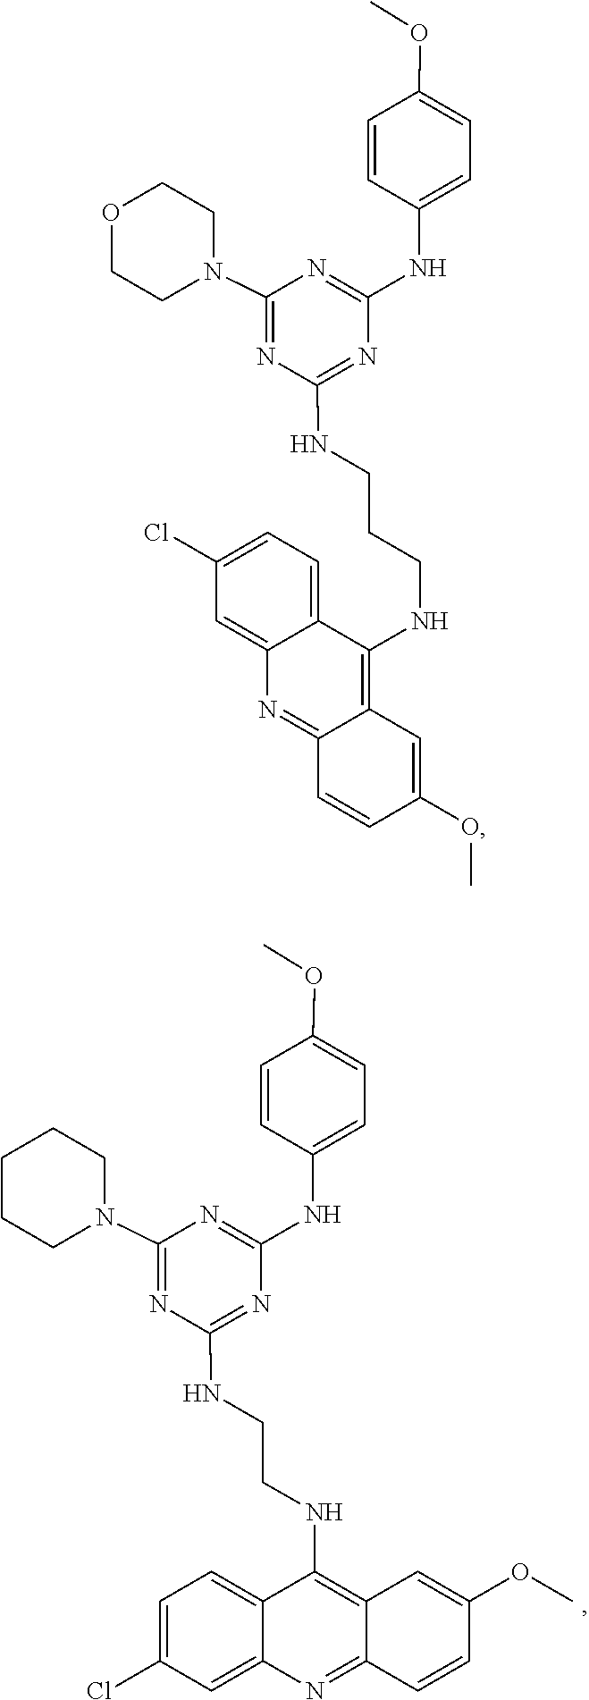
C1=C(OC)C=CC(NC2=NC(N3CCCCC3)=NC(NCCNC3=C4C(=NC5=CC(Cl)=CC=C53)C=CC(OC)=C4)=N2)=C1.C1=C(OC)C=CC(NC2=NC(N3CCOCC3)=NC(NCCCNC3=C4C(=NC5=CC(Cl)=CC=C53)C=CC(OC)=C4)=N2)=C1
